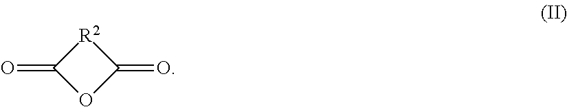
C1(=O)[R2]C(=O)O1
